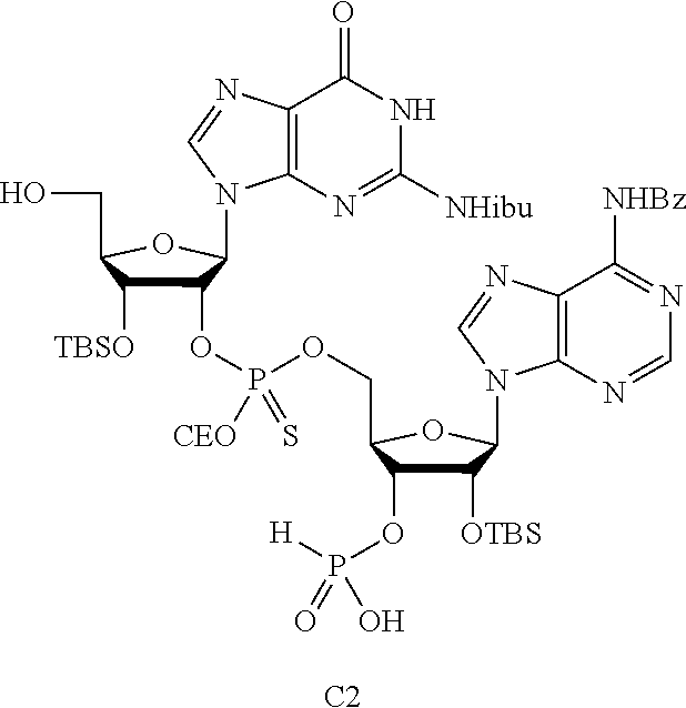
C12=C(N=C([NHibu])NC1=O)N(C1C(OP(OCC3C(OP([H])(=O)O)C([OTBS])C(N4C5=C(C([NHBz])=NC=N5)N=C4)O3)([CEO])=S)C([TBSO])C(CO)O1)C=N2.[C2]
